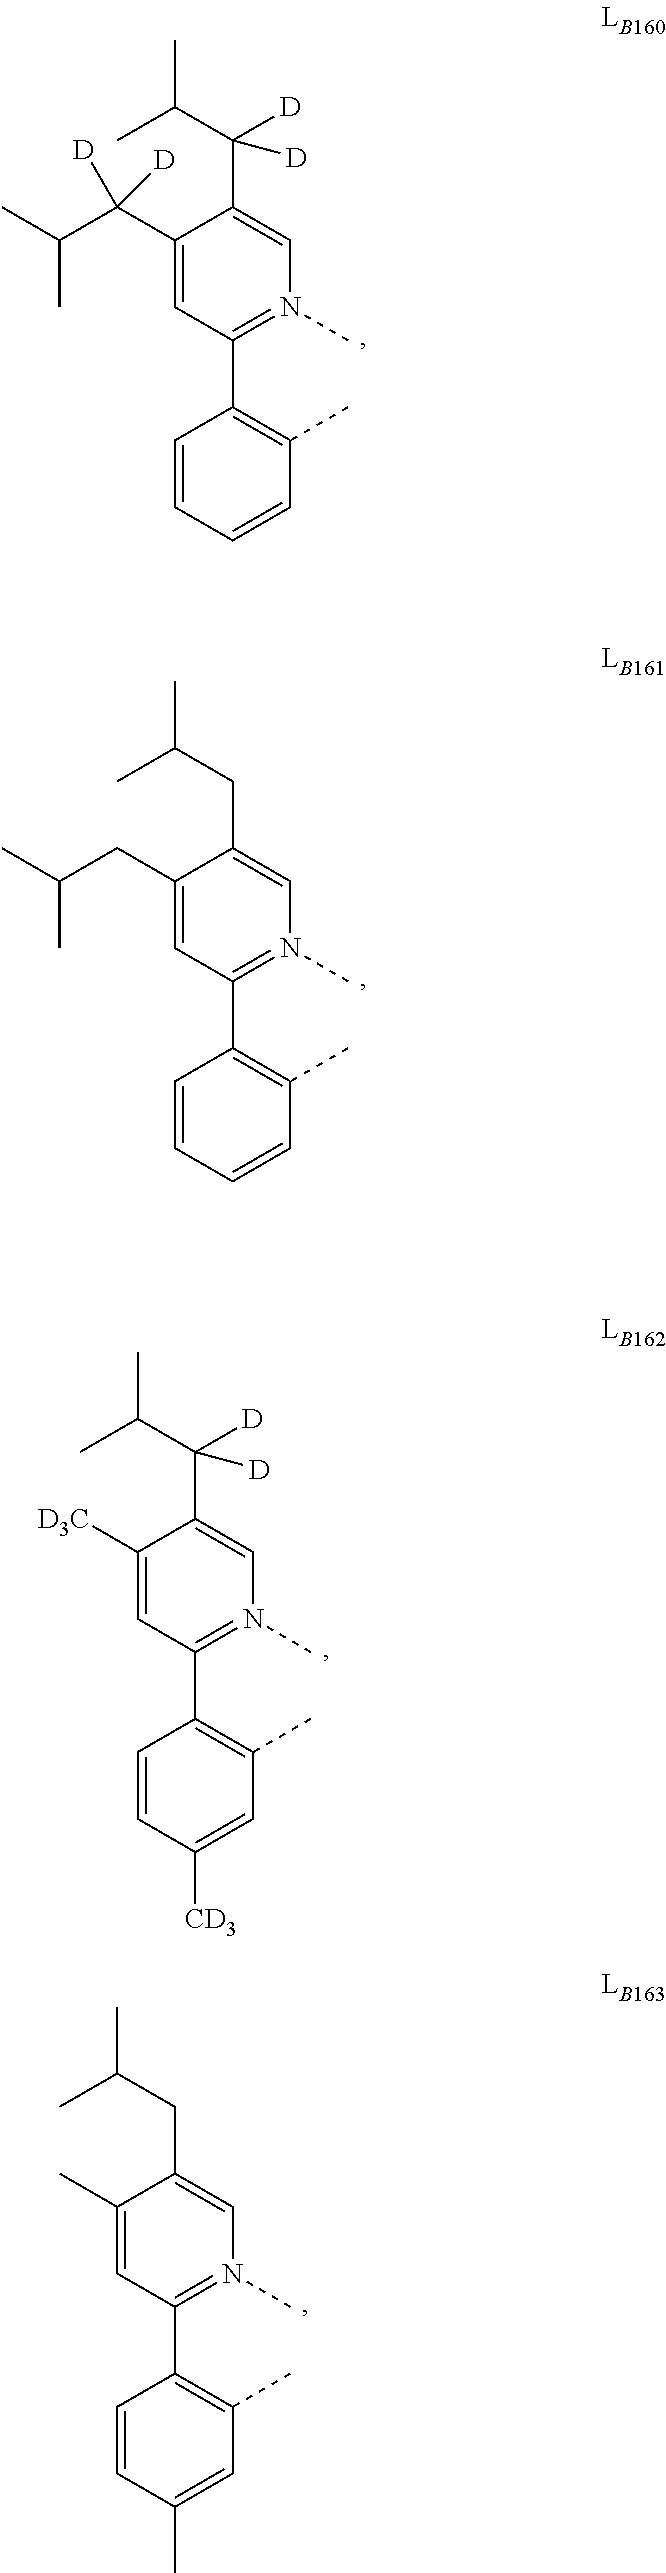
C1(CC(C)C)=CC(C2=C(C)C=CC=C2)=N(C)C=C1CC(C)C.C1(C(C(C)C)([D])[D])=CC(C2=C(C)C=CC=C2)=N(C)C=C1C(C(C)C)([D])[D].C1([D3C])=CC(C2=C(C)C=C([CD3])C=C2)=N(C)C=C1C(C(C)C)([D])[D].C1(C)=CC(C2=C(C)C=C(C)C=C2)=N(C)C=C1CC(C)C
